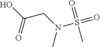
OC(CN(S(=O)(=O)C)C)=O
